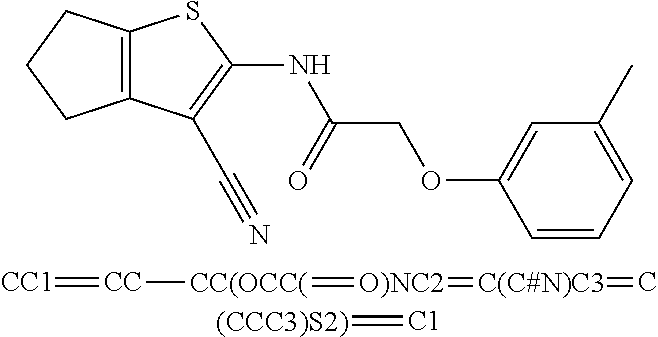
C12=C(CCC1)SC(NC(COC1=CC(C)=CC=C1)=O)=C2C#N.[CC1]=[CC][CC(OCC(]=[O)NC2]=[C(C#N)C3]=C.[(CCC3)S2)]=[C1]
